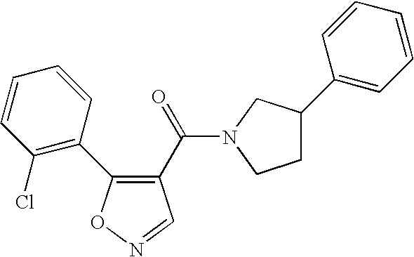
C1(Cl)=C(C2=C(C(=O)N3CC(C4=CC=CC=C4)CC3)C=NO2)C=CC=C1
